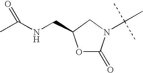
O1C(=O)N(C(C)(C)C)CC1CNC(C)=O
